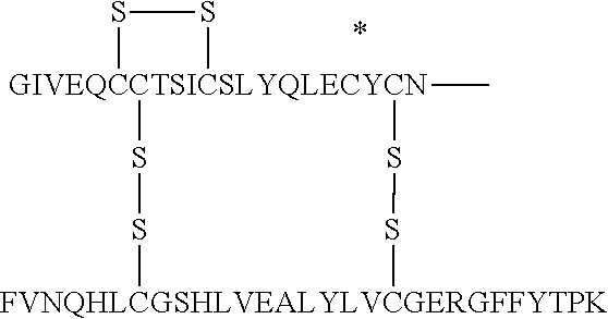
S1[GIVEQCCTSICSLYQLECYCN]2(C)(S1)SS[FVNQHLCGSHLVEALYLVCGERGFFYTPK]SS2
